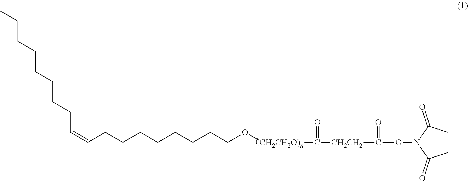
CCCCCCCCC=CCCCCCCCCO[CH2CH2O)n]C(=O)[CH2CH2]C(=O)ON1C(=O)CCC1=O
